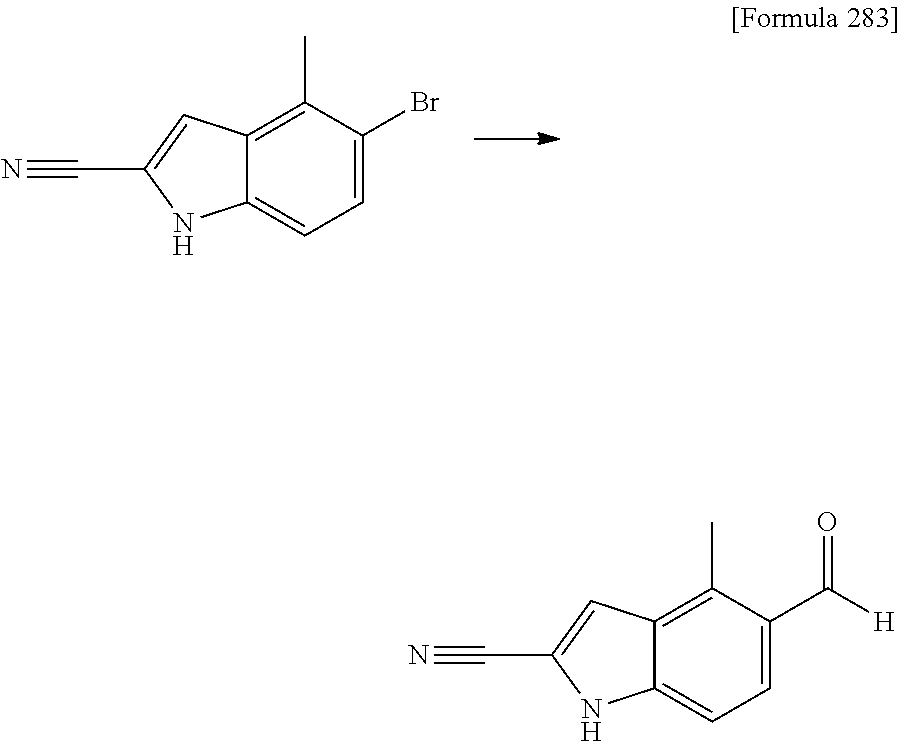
C1=C(Br)C(C)=C2C(=C1)NC(C#N)=C2.C1=C(C([H])=O)C(C)=C2C(=C1)NC(C#N)=C2
